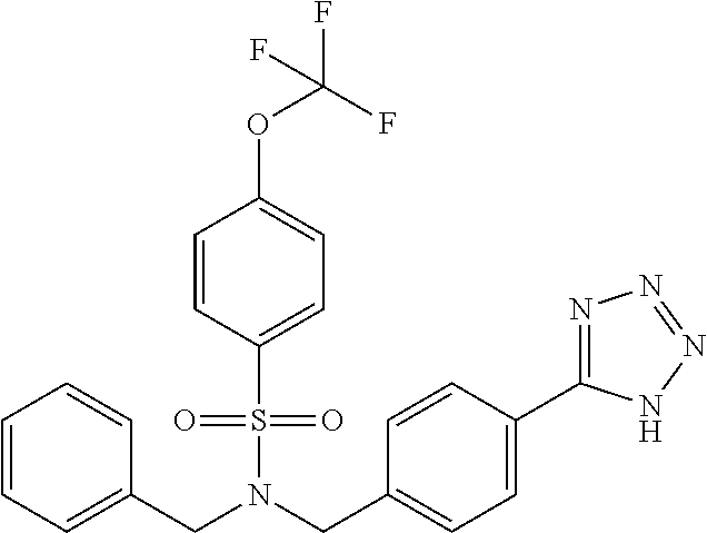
N(CC1=CC=C(C2=NN=NN2)C=C1)(CC1=CC=CC=C1)S(=O)(=O)C1=CC=C(OC(F)(F)F)C=C1
